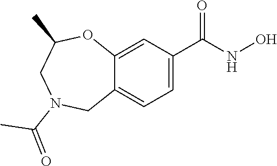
C12=CC(C(NO)=O)=CC=C1CN(C(C)=O)CC(C)O2
